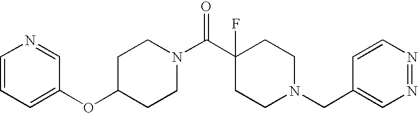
C1(OC2=CC=CN=C2)CCN(C(C2(F)CCN(CC3=CN=NC=C3)CC2)=O)CC1
